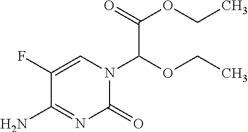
C1(=O)N(C(C(OCC)=O)OCC)C=C(F)C(N)=N1
